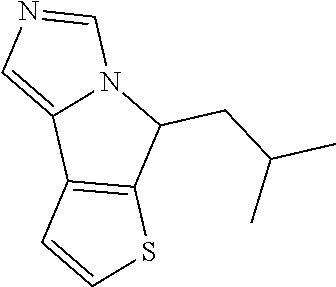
N12C=NC=C1C1=C(C2CC(C)C)SC=C1
